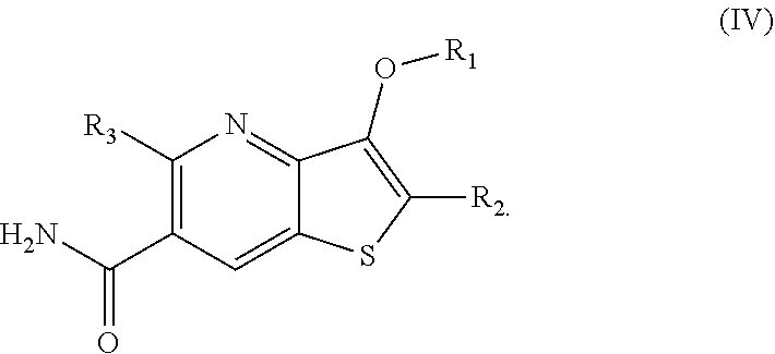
C1([R3])=C(C(N)=O)C=C2C(=N1)C(O[R1])=C([R2])S2
